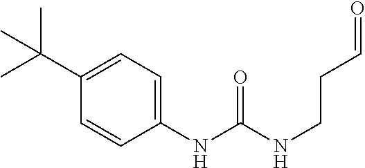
C1(NC(=O)NCCC=O)=CC=C(C(C)(C)C)C=C1
